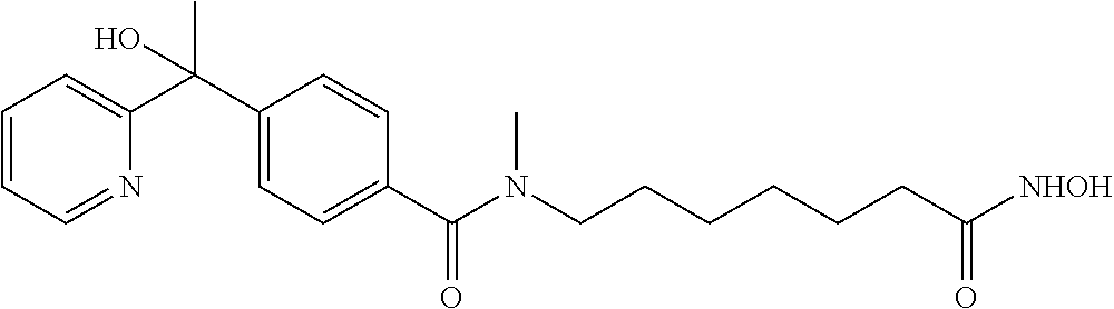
C1=CC=C(C(C2=CC=C(C(N(CCCCCCC([NHOH])=O)C)=O)C=C2)(C)O)N=C1
